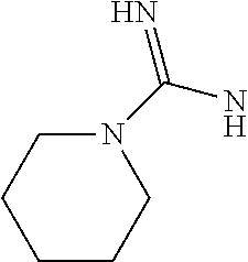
C1CCN(C(=N)N)CC1
